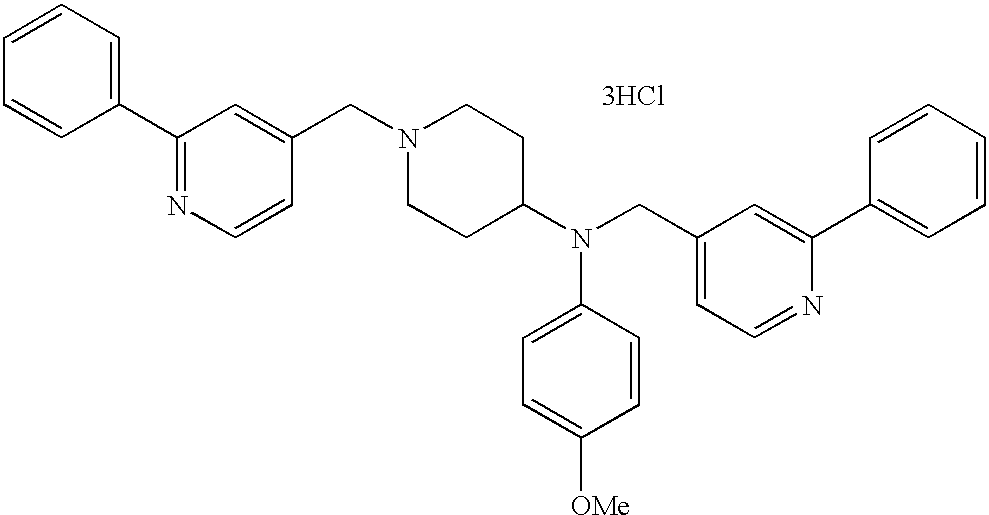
C1=CC=CC(C2=NC=CC(CN3CCC(N(CC4=CC=NC(C5=CC=CC=C5)=C4)C4=CC=C([OMe])C=C4)CC3)=C2)=C1.[3HCl]
